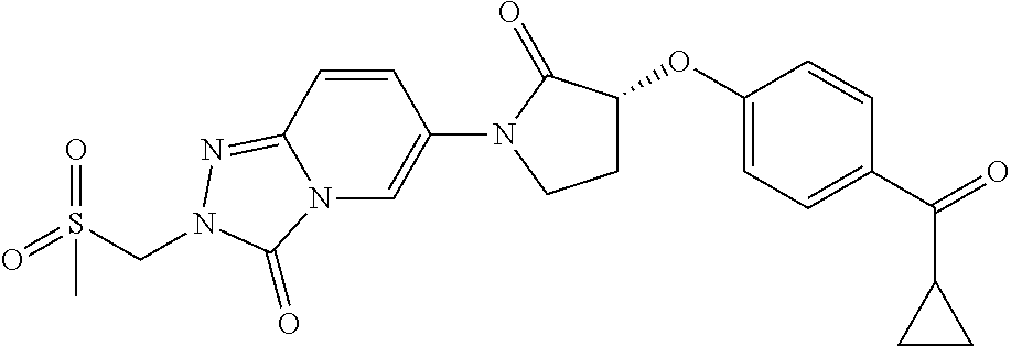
C1C(OC2=CC=C(C(=O)C3CC3)C=C2)C(=O)N(C2=CN3C(=NN(CS(=O)(=O)C)C3=O)C=C2)C1
